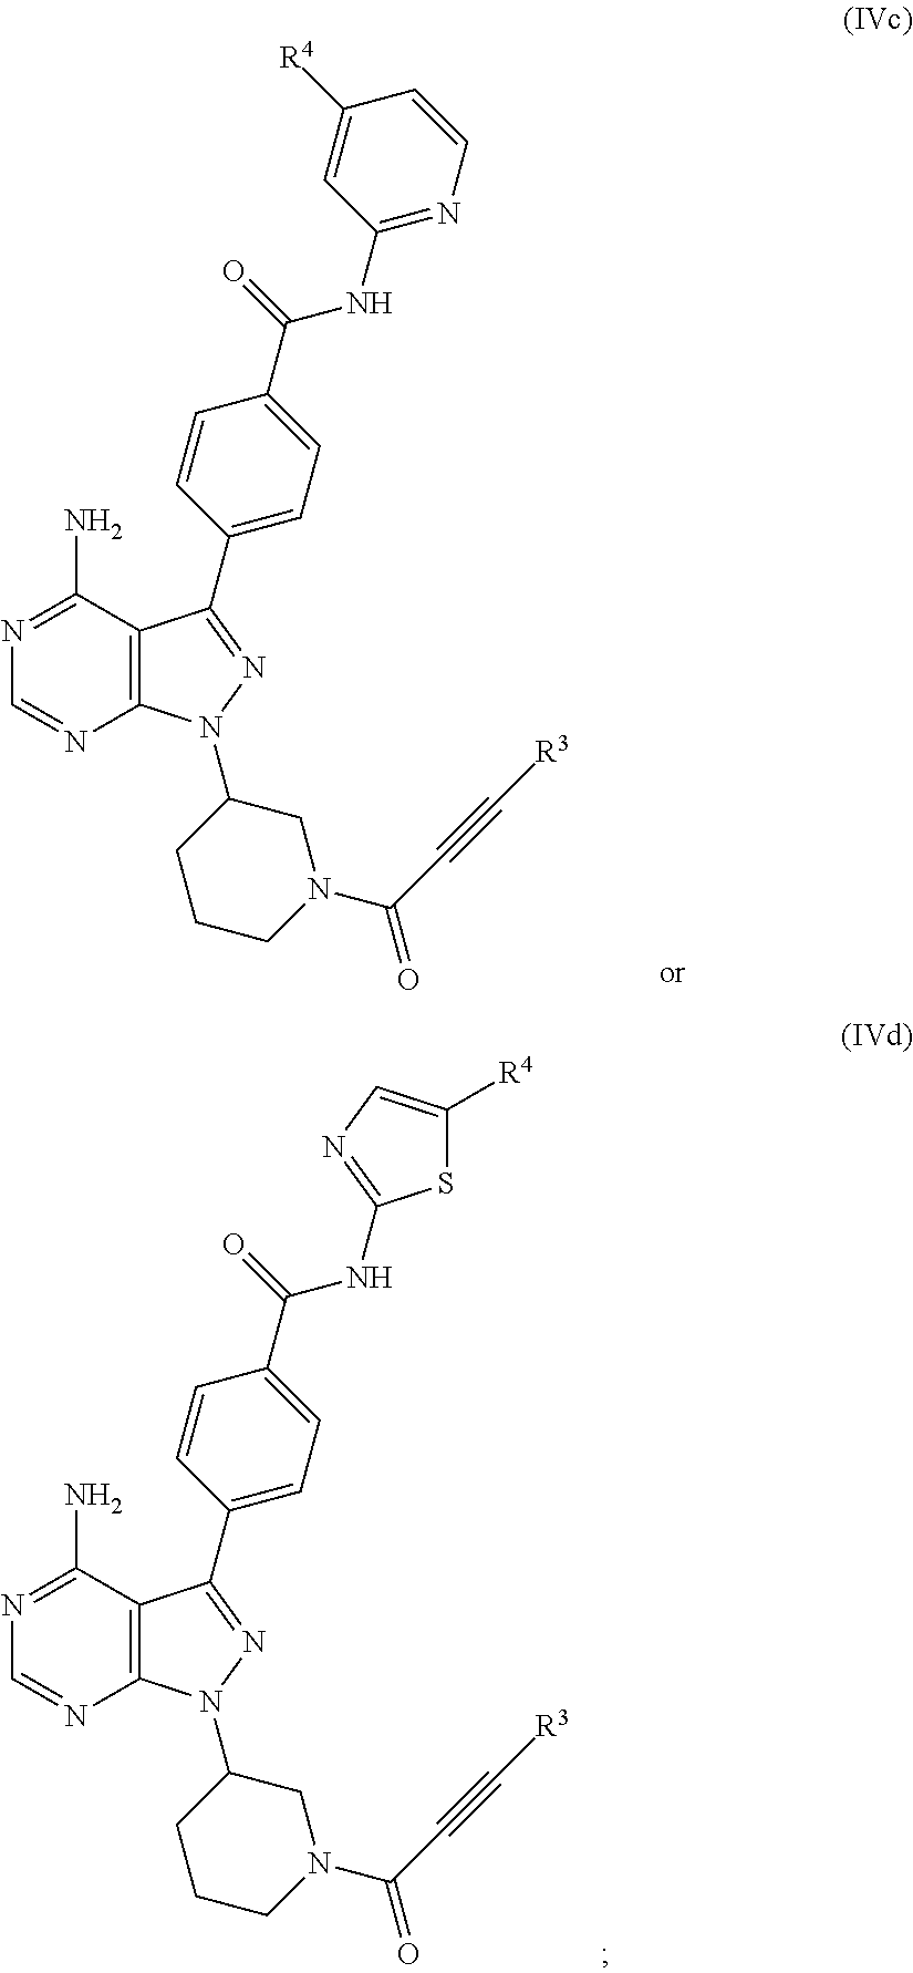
N1=C(N)C2=C(N=C1)N(C1CCCN(C(C#C[R3])=O)C1)N=C2C1=CC=C(C(=O)NC2=NC=CC([R4])=C2)C=C1.N1=C(N)C2=C(N=C1)N(C1CCCN(C(C#C[R3])=O)C1)N=C2C1=CC=C(C(=O)NC2=NC=C([R4])S2)C=C1
